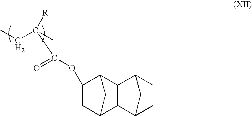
O(C(C([R])(C)CC)=O)C1CC2C3C(C1C2)C1CCC3C1
